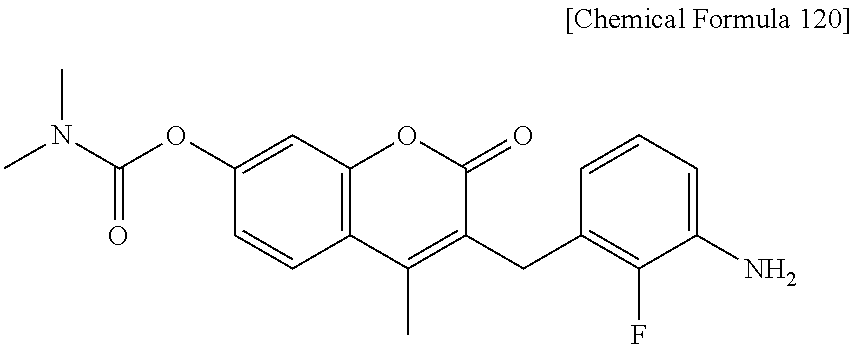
C1(OC(N(C)C)=O)=CC2=C(C=C1)C(C)=C(CC1=C(F)C(N)=CC=C1)C(=O)O2
